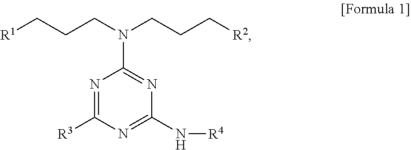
N1=C([R3])N=C(N[R4])N=C1N(CCC[R1])CCC[R2]
